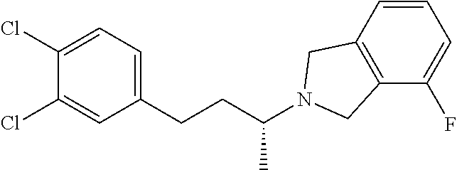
C1=C(Cl)C(Cl)=CC(CCC(C)N2CC3=C(C(F)=CC=C3)C2)=C1
